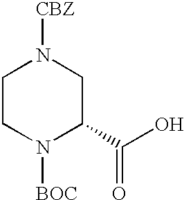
C1CN([BOC])C(C(O)=O)CN1[CBZ]
